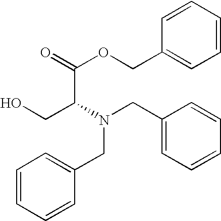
C1=CC=CC(COC(=O)C(N(CC2=CC=CC=C2)CC2=CC=CC=C2)CO)=C1
